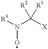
[R3]N(C([R2])([X])[R1])O
